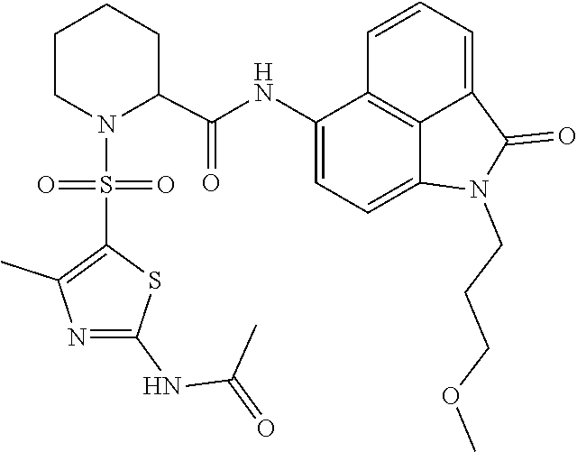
C1=C2C(=O)N(CCCOC)C3=CC=C(NC(C4CCCCN4S(=O)(C4=C(C)N=C(NC(=O)C)S4)=O)=O)C(=C23)C=C1
